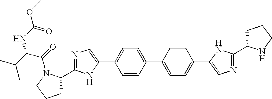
C1=CC(C2=CC=C(C3=CN=C(C4CCCN4)N3)C=C2)=CC=C1C1=CN=C(C2CCCN2C(C(NC(=O)OC)C(C)C)=O)N1
